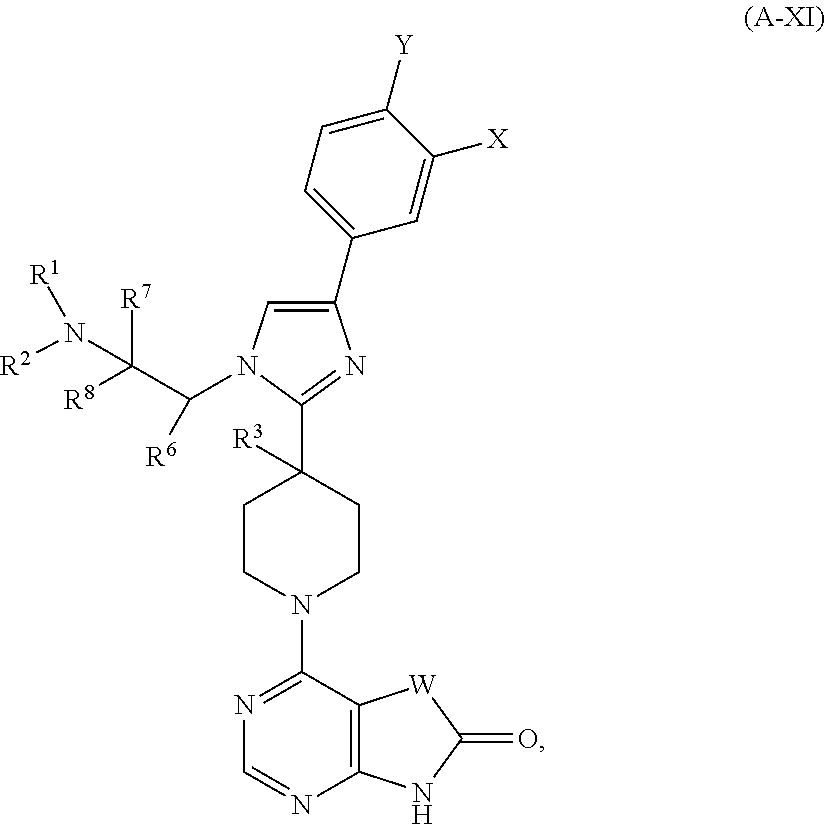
C1(C2=CC=C([Y])C([X])=C2)=CN(C(C([R7])([R8])N([R2])[R1])[R6])C(C2([R3])CCN(C3=NC=NC4=C3[W]C(=O)N4)CC2)=N1
